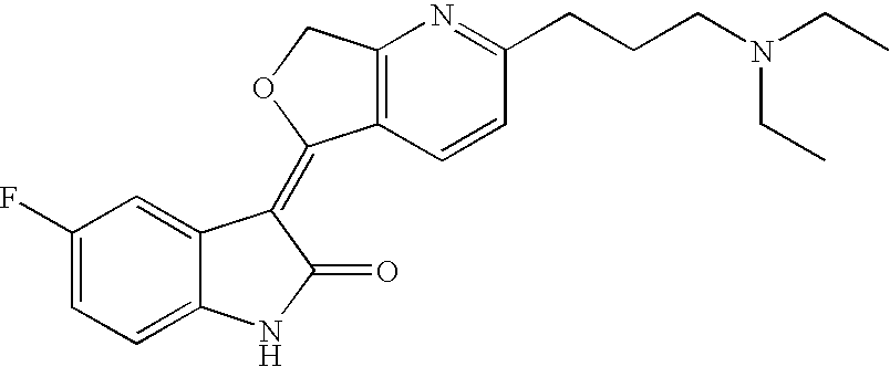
C1(F)=CC=C2C(=C1)C(=C1C3=C(CO1)N=C(CCCN(CC)CC)C=C3)C(=O)N2
